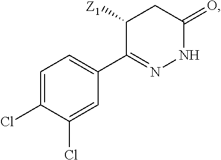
C1=C(Cl)C(Cl)=CC(C2=NNC(=O)CC2[Z1])=C1
